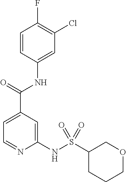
C1=CC(NC(C2=CC=NC(NS(C3COCCC3)(=O)=O)=C2)=O)=CC(Cl)=C1F
